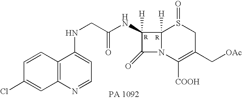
C1(=O)N2C([H])(C1([H])NC(CNC1=CC=NC3=C1C=CC(Cl)=C3)=O)S(=O)CC(C[OAc])=C2[COOH]
